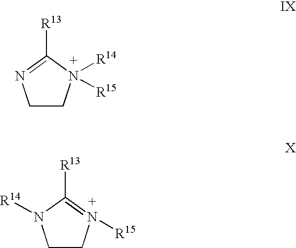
C1CN([R14])([R15])C([R13])=N1.C1CN([R15])=C([R13])N1[R14]
